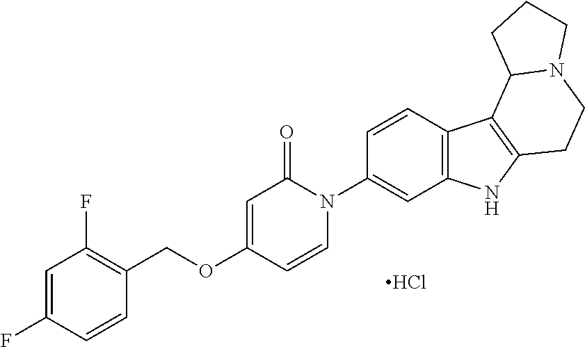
Cl.C1=CN(C2=CC3=C(C=C2)C2=C(N3)CCN3C2CCC3)C(=O)C=C1OCC1=C(F)C=C(F)C=C1
